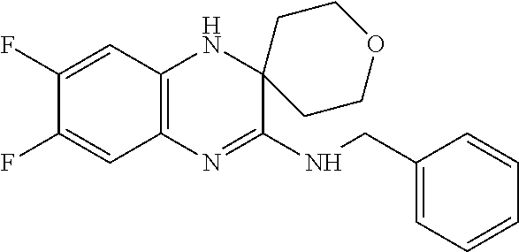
C12=C(N=C(NCC3=CC=CC=C3)C3(N1)CCOCC3)C=C(F)C(F)=C2
